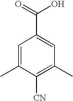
C1=C(C)C([CN])=C(C)C=C1C(=O)O
